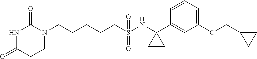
C(CCCS(NC1(C2=CC(OCC3CC3)=CC=C2)CC1)(=O)=O)CN1C(=O)NC(=O)CC1
